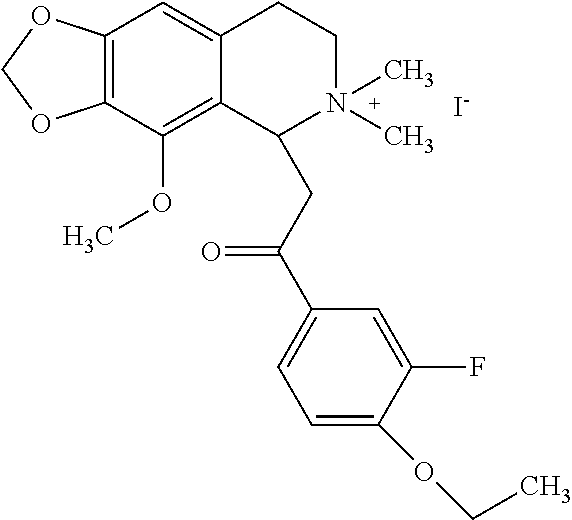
[I-].C12=C(C(OC)=C3C(=C1)CCN(C)(C)C3CC(C1=CC=C(OCC)C(F)=C1)=O)OCO2
